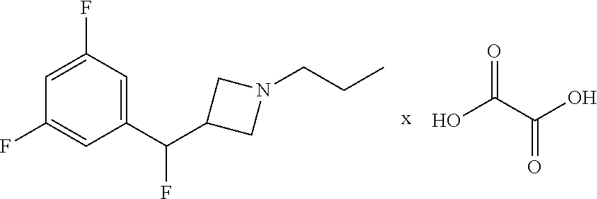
OC(C(O)=O)=O.C1(C(C2CN(CCC)C2)F)=CC(F)=CC(F)=C1
